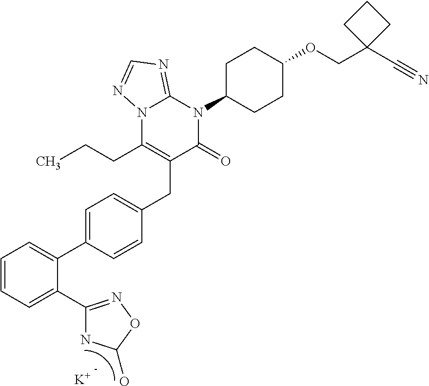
C1=CC=C(C2=NOC(O)N2)C(C2=CC=C(CC3=C(CCC)N4C(=NC=N4)N(C4CCC(OCC5(C#N)CCC5)CC4)C3=O)C=C2)=C1.[K]
